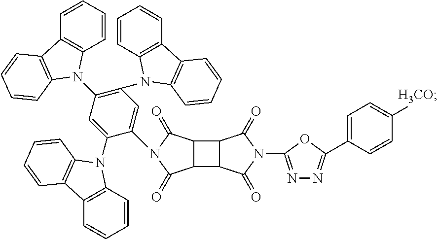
C1(N2C(=O)C3C(C4C3C(=O)N(C3=NN=C(C5=CC=C([H3CO])C=C5)O3)C4=O)C2=O)=CC(N2C3=C(C=CC=C3)C3=C2C=CC=C3)=C(N2C3=C(C=CC=C3)C3=C2C=CC=C3)C=C1N1C2=C(C=CC=C2)C2=C1C=CC=C2
